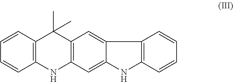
C12=C(C=CC=C1)C(C)(C)C1=C(C=C3C(=C1)C1=C(N3)C=CC=C1)N2
